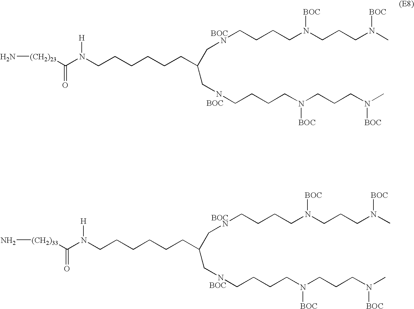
C(CCN(C)[BOC])N(CCCCNCC(CCCCCCN(C([(CH2)23]N)=O)[H])CNCCCCN(CCCN(C)[BOC])[BOC])[BOC].[BOC].[BOC].C(CCN(C)[BOC])N(CCCCNCC(CCCCCCN(C([(CH2)33]N)=O)[H])CNCCCCN(CCCN(C)[BOC])[BOC])[BOC].[BOC].[BOC]
